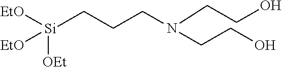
[Si](CCCN(CCO)CCO)([EtO])([OEt])[EtO]
